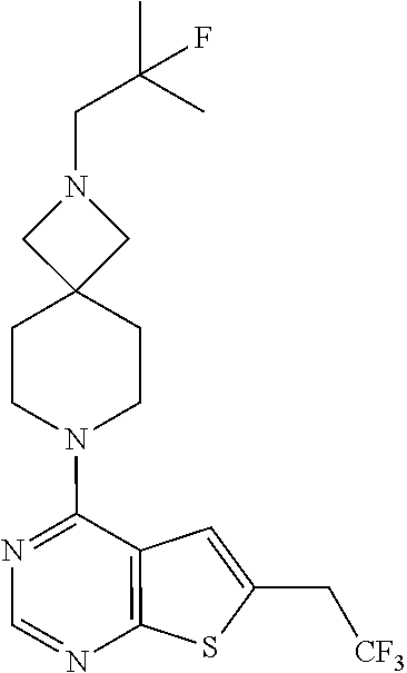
C12=C(C(N3CCC4(CC3)CN(CC(C)(C)F)C4)=NC=N1)C=C(C[CF3])S2
